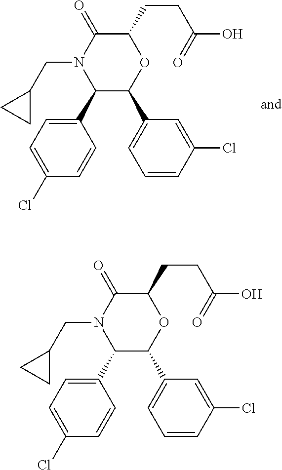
C1(C2=CC=C(Cl)C=C2)C(C2=CC=CC(Cl)=C2)OC(CCC(O)=O)C(=O)N1CC1CC1.C1(C2=CC=C(Cl)C=C2)C(C2=CC=CC(Cl)=C2)OC(CCC(O)=O)C(=O)N1CC1CC1
